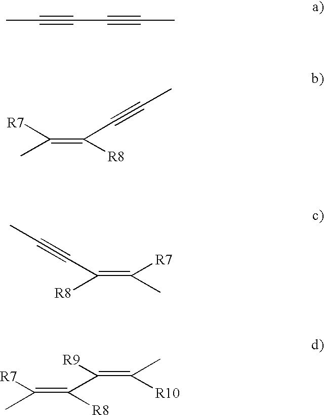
CC#CC#CC.C(=C(C#CC)[R8])([R7])C.C(=C([R7])C)(C#CC)[R8].C(=C(C(=C(C)[R10])[R9])[R8])([R7])C
